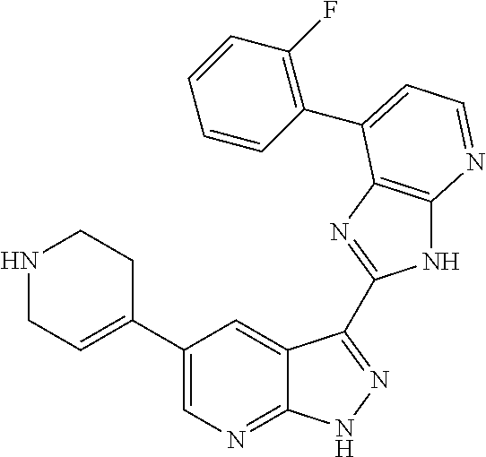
C1(C2=CN=C3C(=C2)C(C2=NC4=C(N2)N=CC=C4C2=C(F)C=CC=C2)=NN3)=CCNCC1
